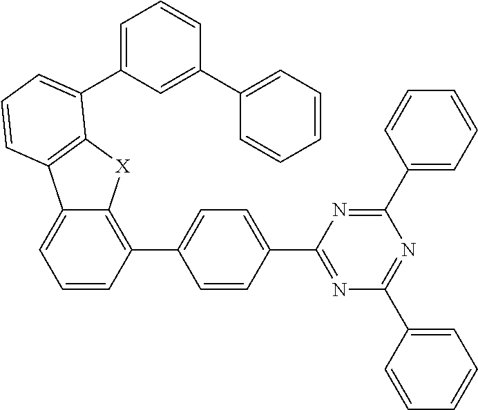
C1=CC(C2=NC(C3=CC=CC=C3)=NC(C3=CC=CC=C3)=N2)=CC=C1C1=C2C(=CC=C1)C1=C([X]2)C(C2=CC=CC(C3=CC=CC=C3)=C2)=CC=C1
